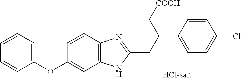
C12=C(C=CC(OC3=CC=CC=C3)=C1)N=C(CC(C[COOH])C1=CC=C(Cl)C=C1)N2
